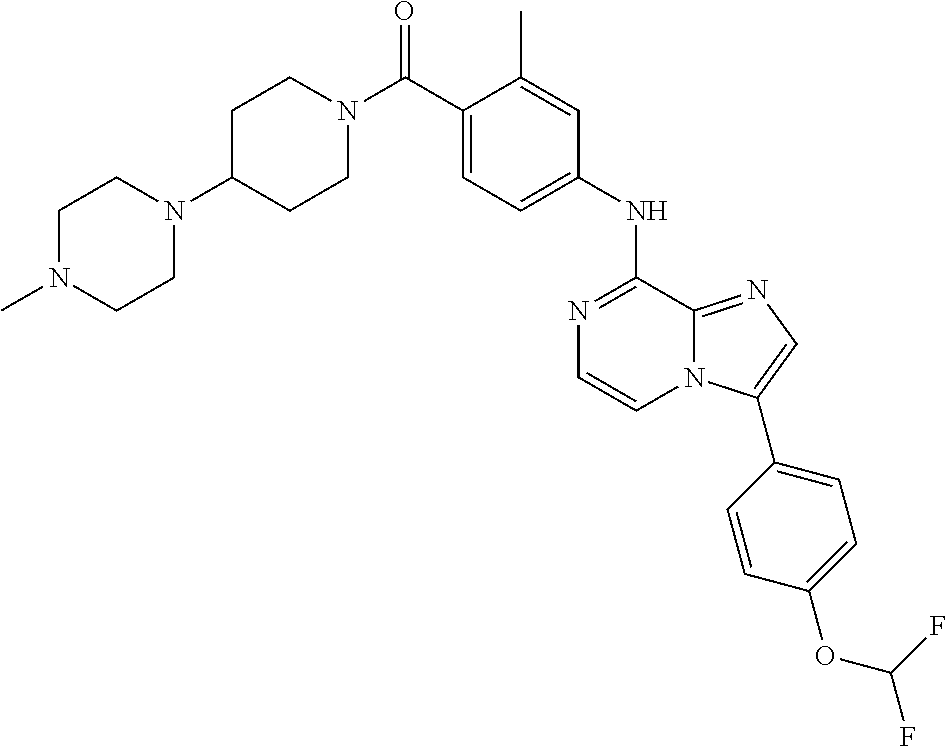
N1=C(NC2=CC=C(C(N3CCC(N4CCN(C)CC4)CC3)=O)C(C)=C2)C2=NC=C(C3=CC=C(OC(F)F)C=C3)N2C=C1
